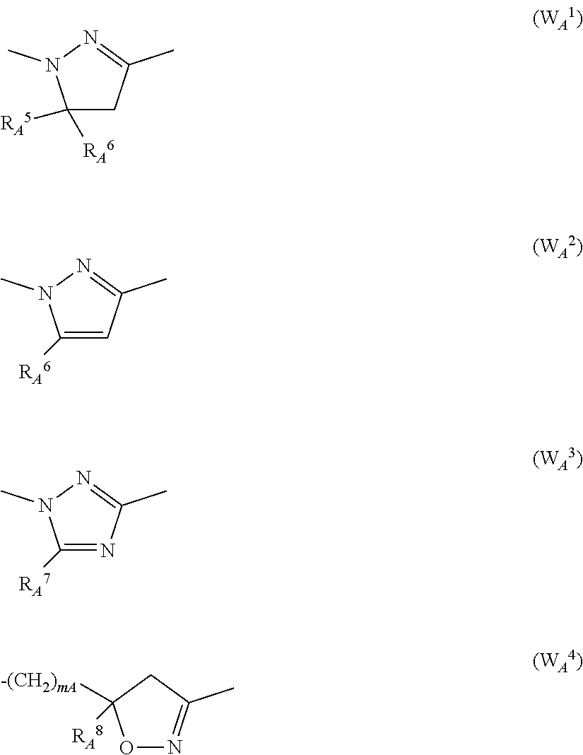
C1([RA6])([RA5])CC(C)=NN1C.C1([RA6])=CC(C)=NN1C.C1([RA7])=NC(C)=NN1C.O1N=C(C)CC1([RA8])[-(CH2)mA]
